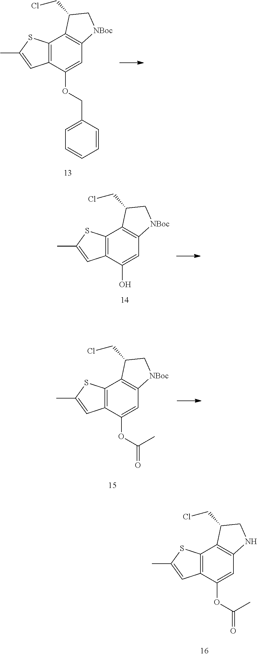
C12=C(C(OCC3=CC=CC=C3)=CC3=C1C(CCl)C[NBoc]3)C=C(C)S2.C12=C(C(O)=CC3=C1C(CCl)C[NBoc]3)C=C(C)S2.C12=C(C(OC(=O)C)=CC3=C1C(CCl)C[NBoc]3)C=C(C)S2.C12=C(C(OC(=O)C)=CC3=C1C(CCl)CN3)C=C(C)S2
